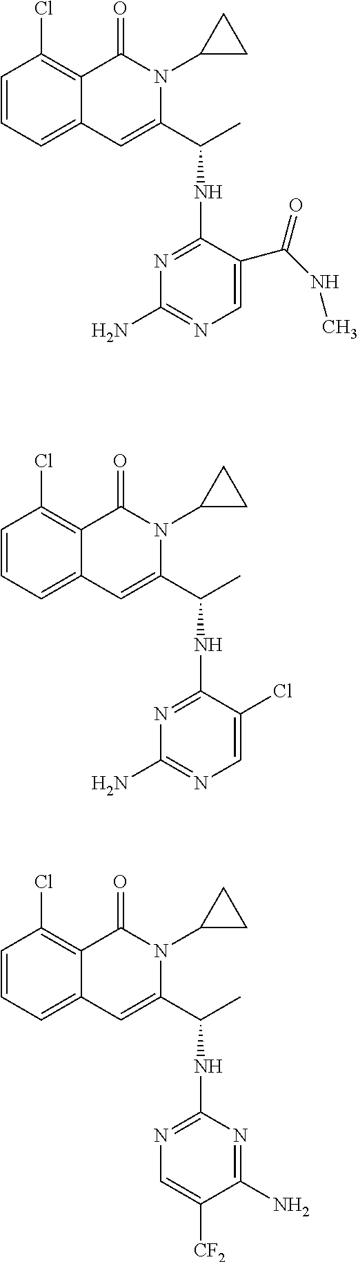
C1=CC=C2C(=C1Cl)C(=O)N(C1CC1)C(C(NC1=NC(N)=NC=C1C(=O)NC)C)=C2.C1=CC=C2C(=C1Cl)C(=O)N(C1CC1)C(C(NC1=NC(N)=NC=C1Cl)C)=C2.C1=CC=C2C(=C1Cl)C(=O)N(C1CC1)C(C(NC1=NC=C([CF2])C(N)=N1)C)=C2
